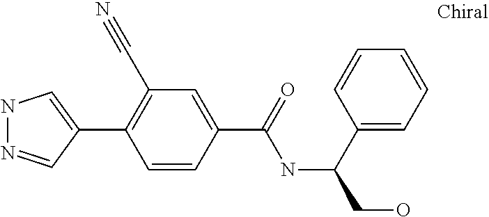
C1(C2=CNN=C2)=C(C#N)C=C(C(=O)NC(CO)C2=CC=CC=C2)C=C1
